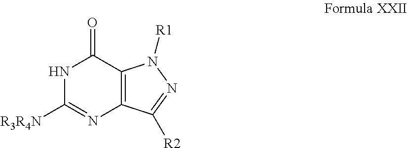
N1C([R3R4N])=NC2=C(C1=O)N([R1])N=C2[R2]
